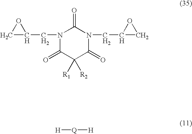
C1C(CN2C(=O)C([R1])([R2])C(=O)N(CC3CO3)C2=O)O1.[H][Q][H]
